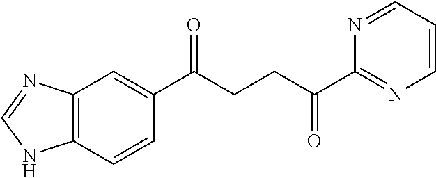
C1(C(CCC(C2=NC=CC=N2)=O)=O)=CC2=C(C=C1)NC=N2
